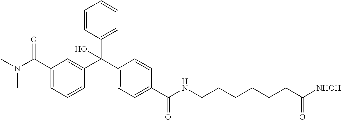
C1(C(C2=CC(C(N(C)C)=O)=CC=C2)(C2=CC=CC=C2)O)=CC=C(C(=O)NCCCCCCC([NHOH])=O)C=C1
